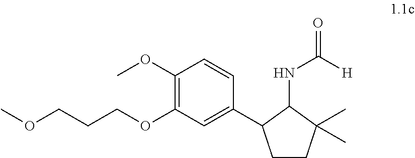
C1(OC)=C(OCCCOC)C=C(C2CCC(C)(C)C2NC(=O)[H])C=C1
